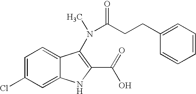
C1=C(Cl)C=C2C(=C1)C(N(C)C(CCC1=CC=CC=C1)=O)=C(C(=O)O)N2
